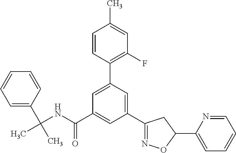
C(NC(=O)C1=CC(C2=NOC(C3=CC=CC=N3)C2)=CC(C2=C(F)C=C(C)C=C2)=C1)(C)(C1=CC=CC=C1)C
